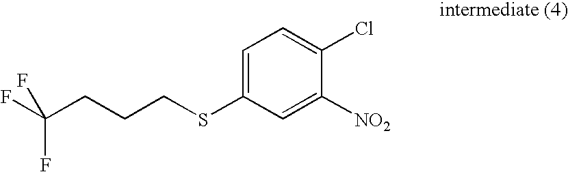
C1=C(SCCCC(F)(F)F)C=C([NO2])C(Cl)=C1
